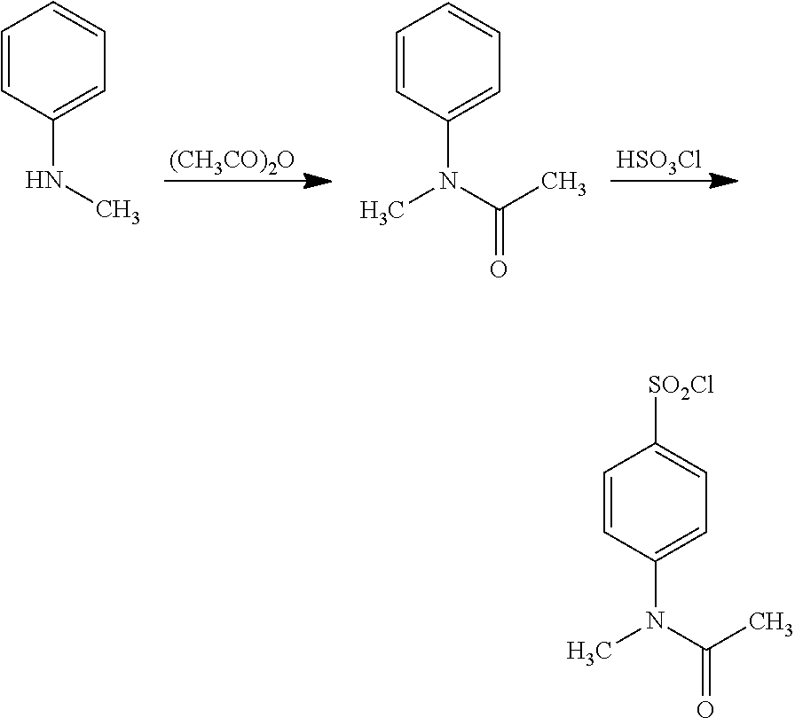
[HSO3Cl].C1=CC(NC)=CC=C1.[(CH3CO)2O].C1=CC(N(C(C)=O)C)=CC=C1.C1=CC(N(C(C)=O)C)=CC=C1[SO2Cl]
